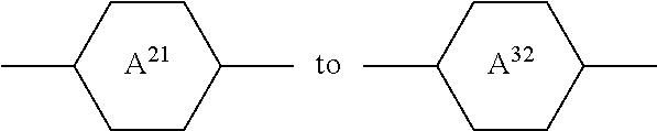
[A21].C1(C)CCC(C)CC1.[A32].C1(C)CCC(C)CC1
